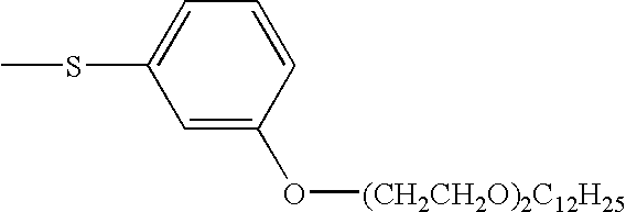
C1=C(O[(CH2CH2O)2C12H25])C=CC=C1SC
